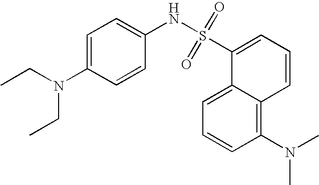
C1=C2C(=C(N(C)C)C=C1)C=CC=C2S(NC1=CC=C(N(CC)CC)C=C1)(=O)=O
